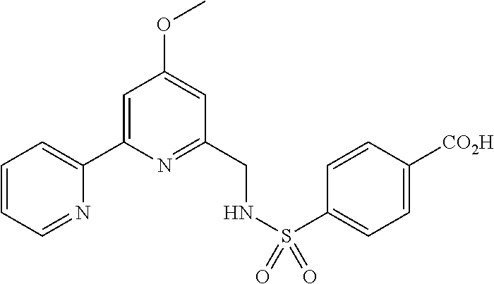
C1=CC=NC(C2=CC(OC)=CC(CNS(=O)(=O)C3=CC=C([CO2H])C=C3)=N2)=C1
